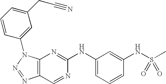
C12=C(N(C3=CC(CC#N)=CC=C3)N=N1)N=C(NC1=CC=CC(NS(C)(=O)=O)=C1)N=C2
